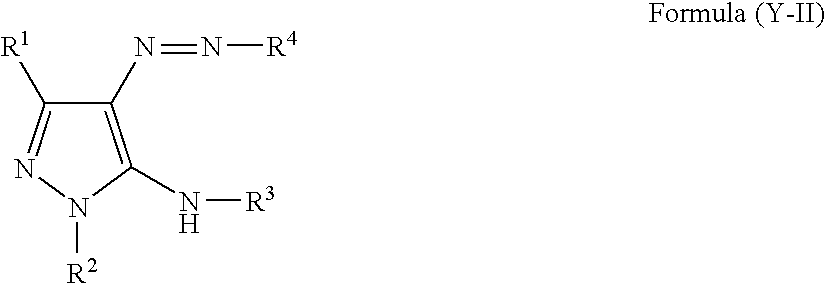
C1(N=N[R4])=C(N[R3])N([R2])N=C1[R1]
